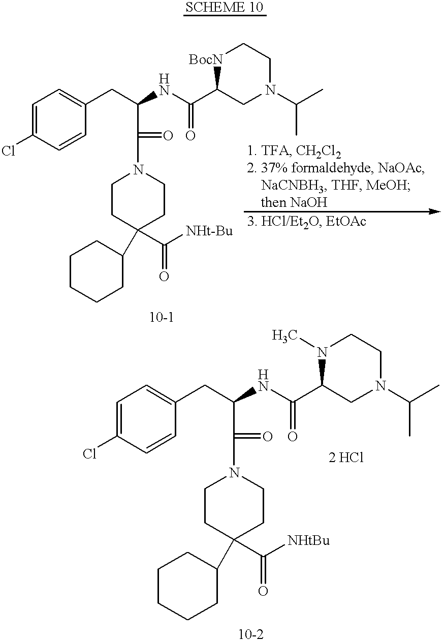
C1=C(Cl)C=CC(CC(C(=O)N2CCC(C([NHt-Bu])=O)(C3CCCCC3)CC2)NC(C2CN(C(C)C)CC[BocN]2)=O)=C1.C1=C(Cl)C=CC(CC(C(=O)N2CCC(C([NHtBu])=O)(C3CCCCC3)CC2)NC(C2CN(C(C)C)CCN2C)=O)=C1
